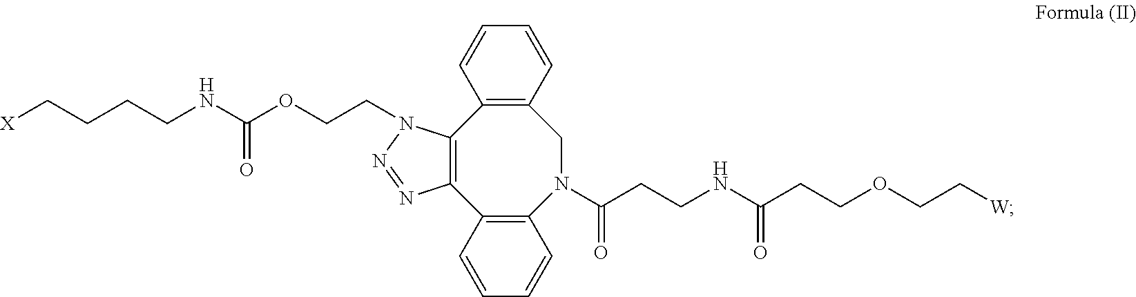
C12=C(N(C(CCNC(CCOCC[W])=O)=O)CC3=C(C4=C1N=NN4CCOC(NCCCC[X])=O)C=CC=C3)C=CC=C2
